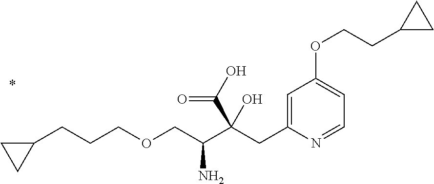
C1=NC(CC(C(COCCCC2CC2)N)(C(O)=O)O)=CC(OCCC2CC2)=C1
